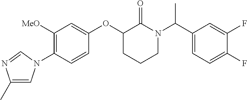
C1([MeO])=C(N2C=C(C)N=C2)C=CC(OC2CCCN(C(C3=CC=C(F)C(F)=C3)C)C2=O)=C1
